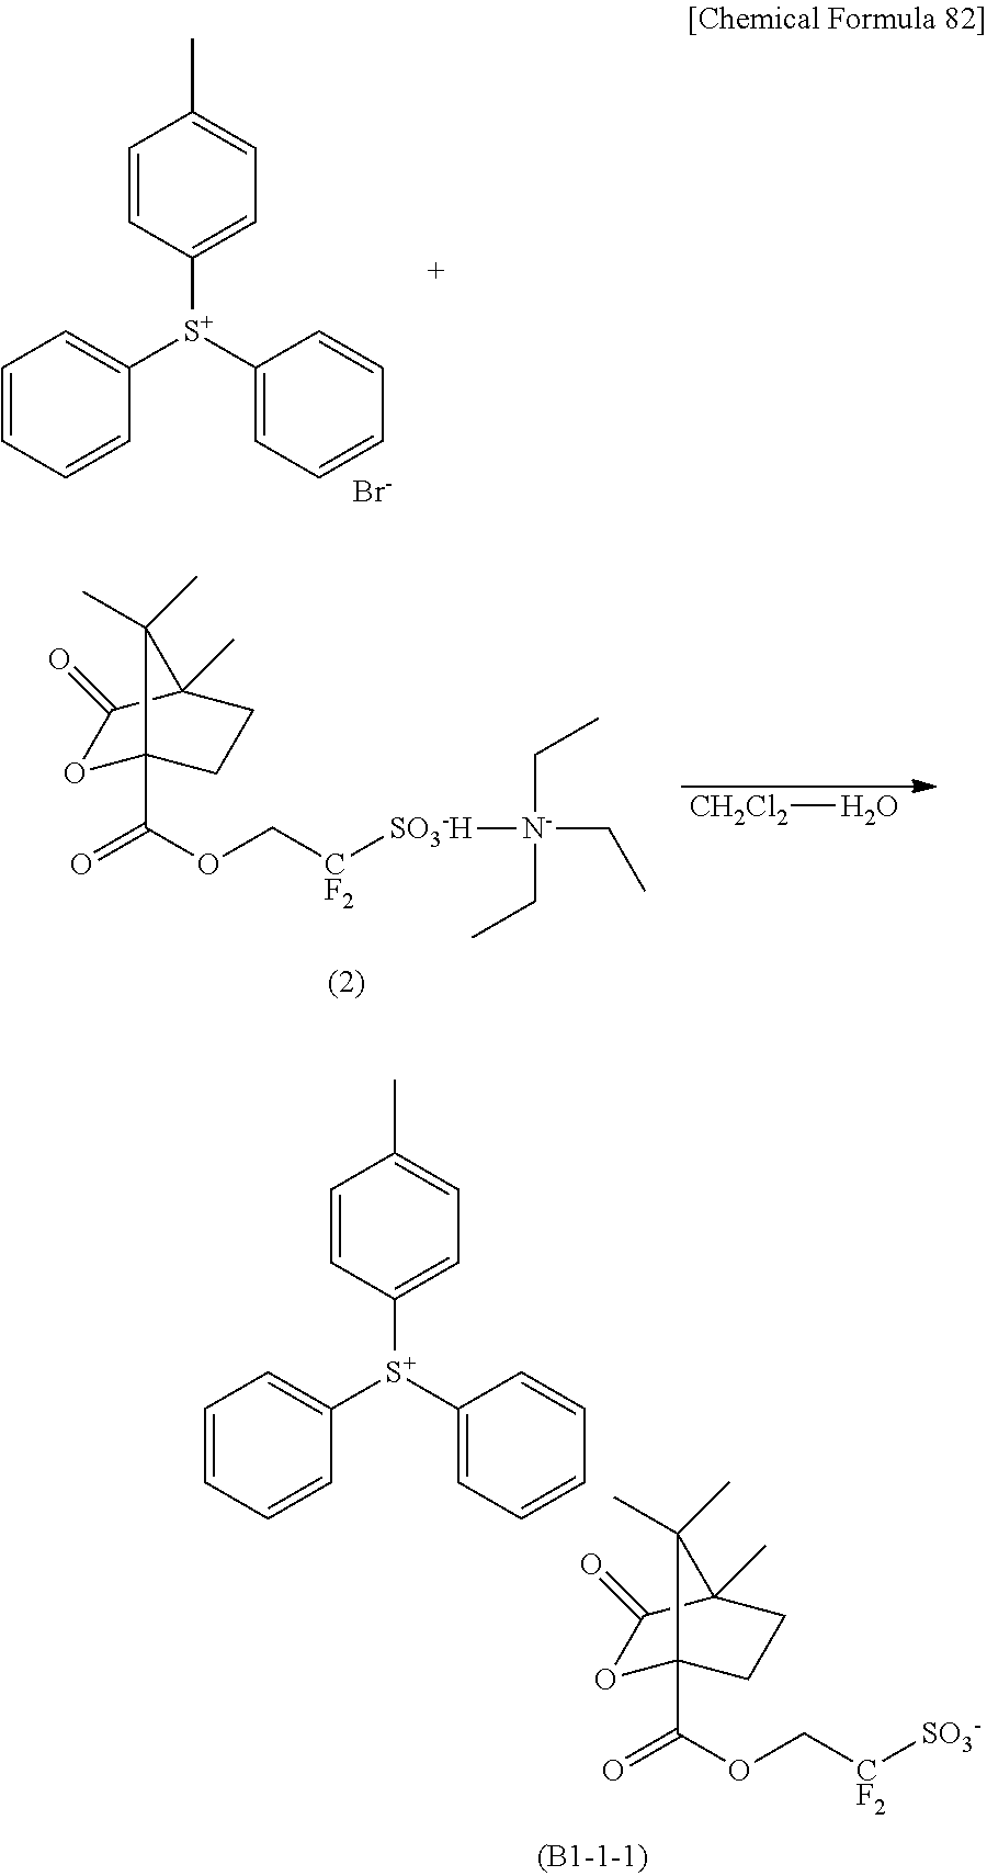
C1=CC([S+](C2=CC=CC=C2)C2=CC=CC=C2)=CC=C1C.[Br-].O1C2(C(OC[CF2][SO3-H][N-](CC)(CC)CC)=O)CCC(C)(C1=O)C2(C)C.[CH2Cl2]O.C1=CC([S+](C2=CC=CC=C2)C2=CC=CC=C2)=CC=C1C.O1C2(C(OC[CF2][SO3-])=O)CCC(C)(C1=O)C2(C)C
